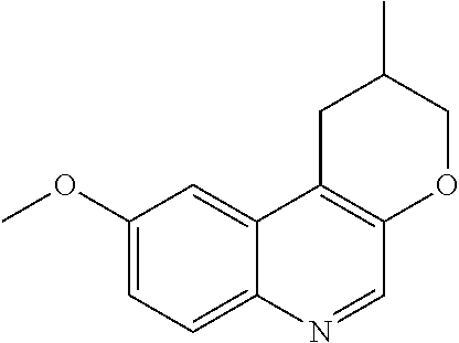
C1(OC)=CC=C2C(=C1)C1=C(C=N2)OCC(C)C1
